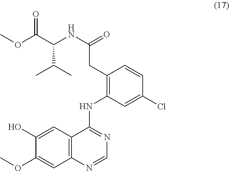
C1(CC(NC(C(OC)=O)C(C)C)=O)=C(NC2=NC=NC3=C2C=C(O)C(OC)=C3)C=C(Cl)C=C1
